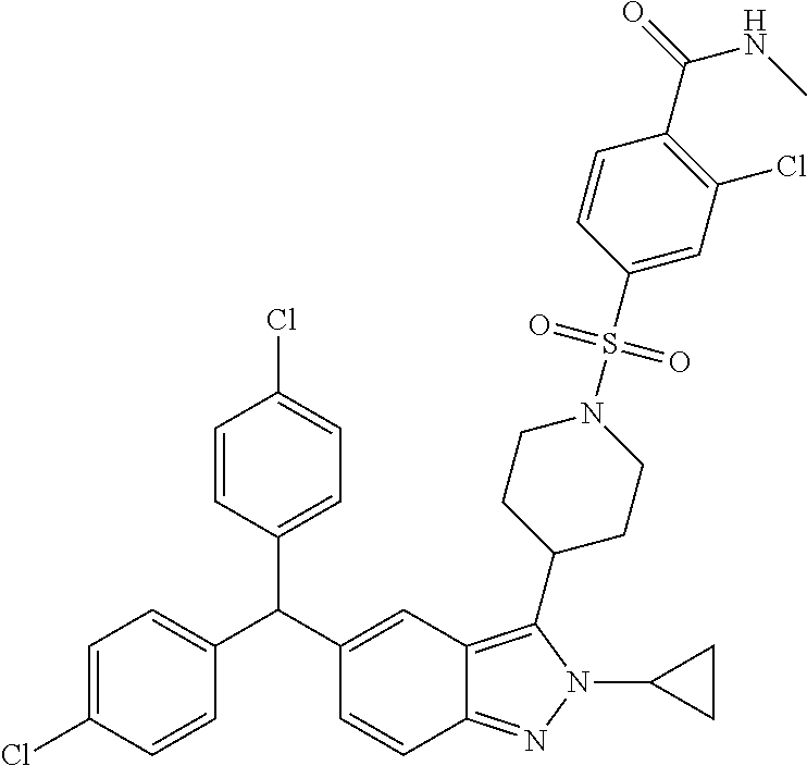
C1=C(Cl)C=CC(C(C2=CC3=C(C4CCN(S(C5=CC(Cl)=C(C(NC)=O)C=C5)(=O)=O)CC4)N(C4CC4)N=C3C=C2)C2=CC=C(Cl)C=C2)=C1
